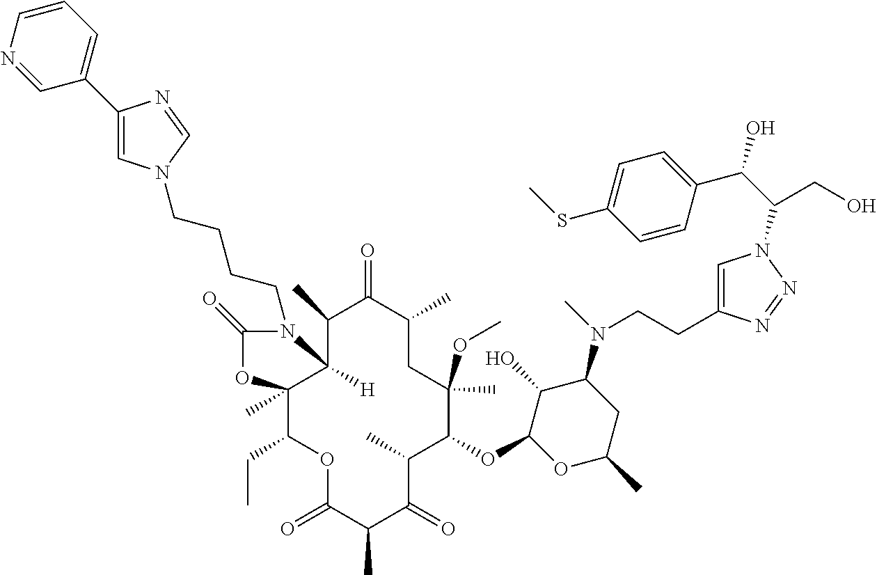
O(C1C(C)C(=O)C(C)C(=O)OC(CC)C2(C)C([H])(C(C)C(=O)C(C)CC1(OC)C)N(CCCCN1C=C(C3=CC=CN=C3)N=C1)C(=O)O2)C1C(O)C(N(C)CCC2=CN(C(C(O)C3=CC=C(SC)C=C3)CO)N=N2)CC(C)O1
